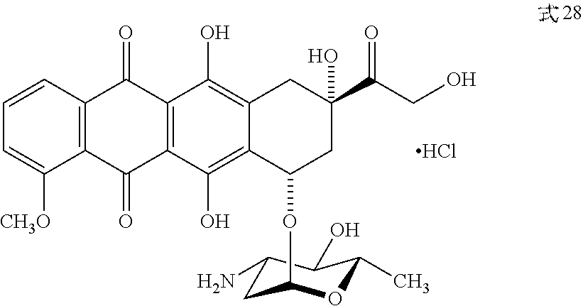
C1(N)C(O)C(C)OC(OC2C3=C(O)C4=C(C(=O)C5=C(C([CH3O])=CC=C5)C4=O)C(O)=C3CC(C(CO)=O)(O)C2)C1.Cl
